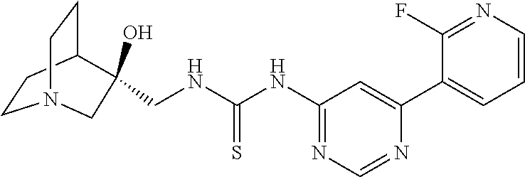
OC1(CNC(NC2=NC=NC(C3=CC=CN=C3F)=C2)=S)C2CCN(CC2)C1
